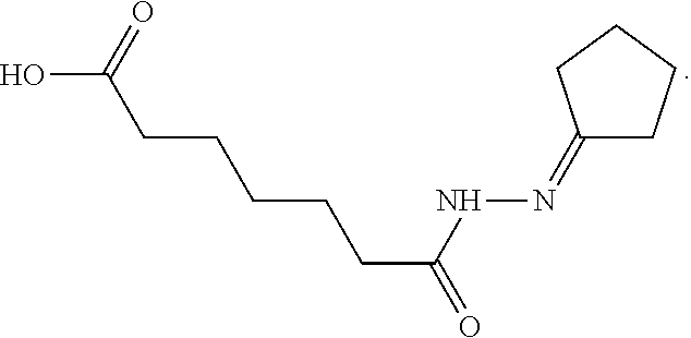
OC(CCCCCC(NN=C1CCCC1)=O)=O
